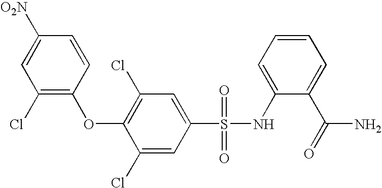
O(C1=C(Cl)C=C(S(NC2=CC=CC=C2C(=O)N)(=O)=O)C=C1Cl)C1=C(Cl)C=C([O2N])C=C1
